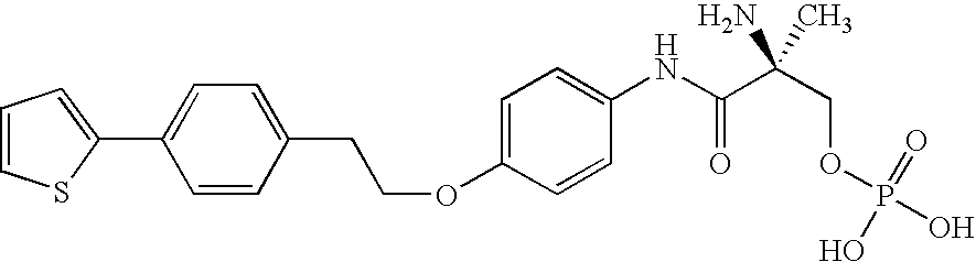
C1(C2=CC=CS2)=CC=C(CCOC2=CC=C(NC(C(COP(O)(=O)O)(N)C)=O)C=C2)C=C1
